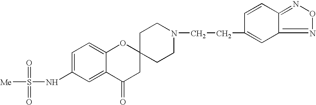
C1=C(NS([Me])(=O)=O)C=C2C(=C1)OC1(CC2=O)CCN(CCC2=CC3=NON=C3C=C2)CC1
